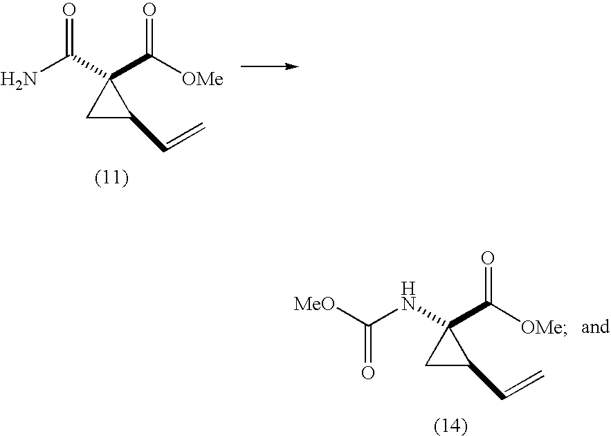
NC(C1(C([OMe])=O)CC1C=C)=O.C(NC1(C([OMe])=O)CC1C=C)([MeO])=O
